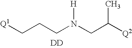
C(CCN(CC(C)[Q2])[H])[Q1].[DD]
